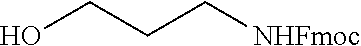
OCCC[NHFmoc]
